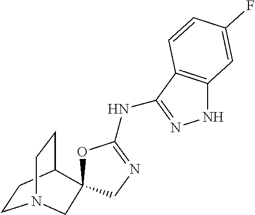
C1CC2CCN1CC21OC(NC2=NNC3=C2C=CC(F)=C3)=NC1
